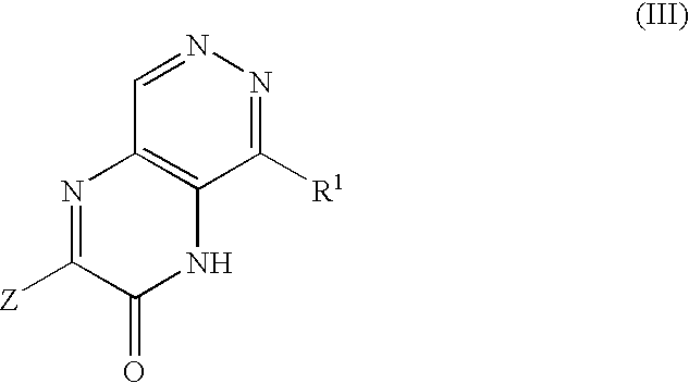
N1=C([Z])C(=O)NC2=C1C=NN=C2[R1]
